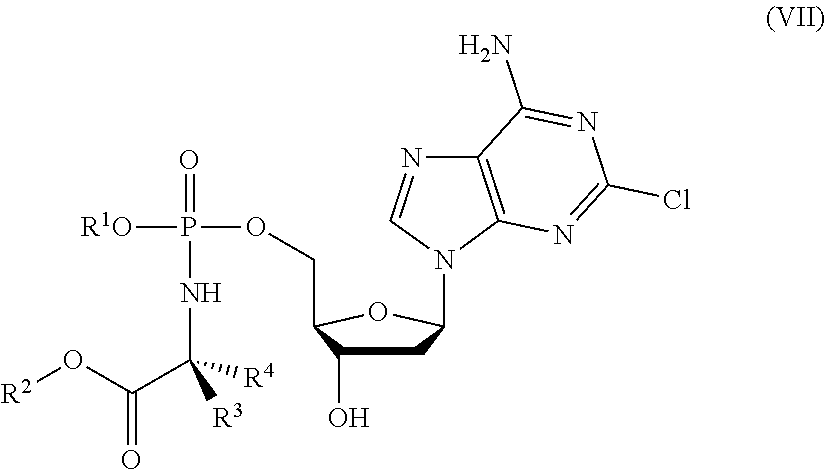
C1C(O)C(COP([R1O])(=O)NC(C(=O)O[R2])([R3])[R4])OC1N1C2=C(N=C1)C(N)=NC(Cl)=N2
